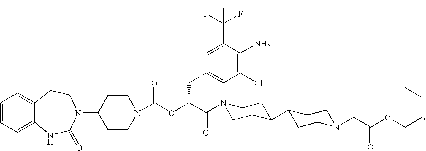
C1=CC=C2C(=C1)CCN(C1CCN(C(OC(C(=O)N3CCC(C4CCN(CC(OCCCCC)=O)CC4)CC3)CC3=CC(Cl)=C(N)C(C(F)(F)F)=C3)=O)CC1)C(=O)N2
